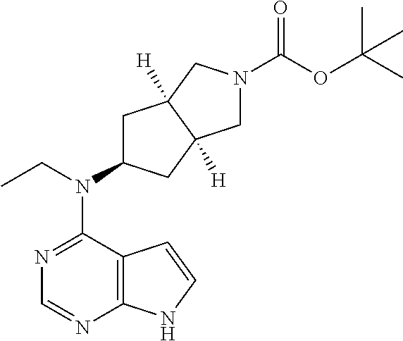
C12=C(N=CN=C1N(C1CC3([H])C([H])(C1)CN(C(=O)OC(C)(C)C)C3)CC)NC=C2
